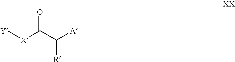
[Y][X]C(C([A])[R])=O
